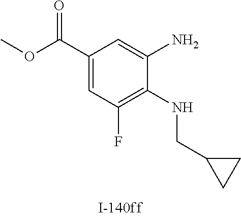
C1(C(OC)=O)=CC(F)=C(NCC2CC2)C(N)=C1
